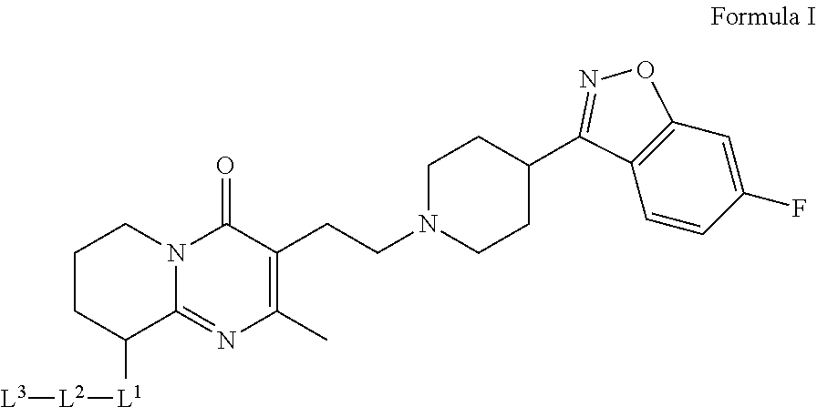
C1CC([L1][L2][L3])C2=NC(C)=C(CCN3CCC(C4=NOC5=C4C=CC(F)=C5)CC3)C(=O)N2C1
